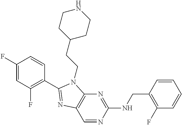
C1(F)=CC(F)=C(C2=NC3=C(N=C(NCC4=C(F)C=CC=C4)N=C3)N2CCC2CCNCC2)C=C1
